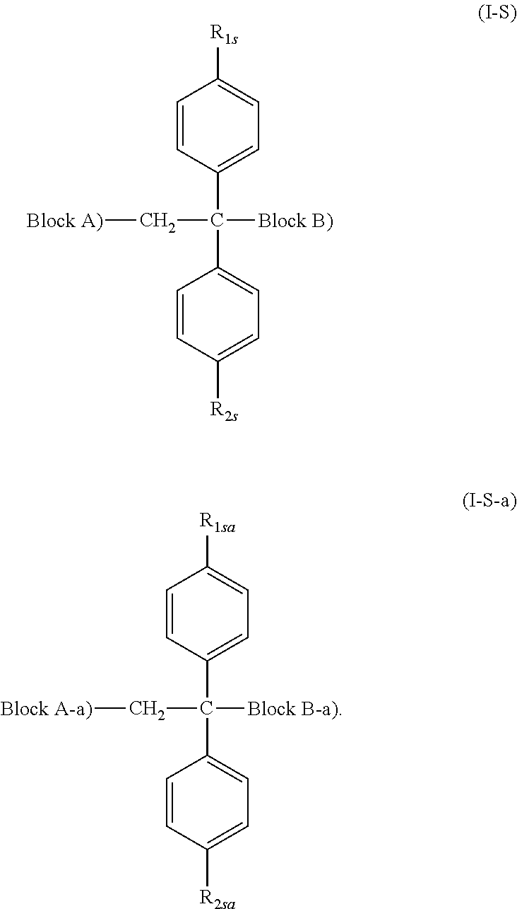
C1=CC([R2s])=CC=C1C(C1=CC=C([R1s])C=C1)([Block B)])C[Block A)].C1=CC([R2sa])=CC=C1C(C1=CC=C([R1sa])C=C1)([Block B-a)])C[Block A-a)]
